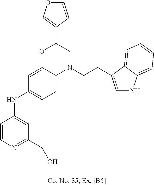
C1=CN=C(CO)C=C1NC1=CC=C2C(=C1)OC(C1=COC=C1)CN2CCC1=CNC2=CC=CC=C21
